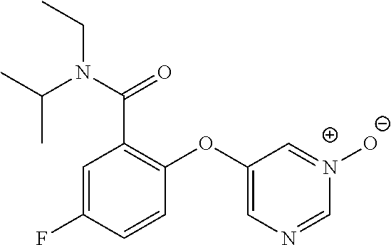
C1(OC2=C(C(=O)N(C(C)C)CC)C=C(F)C=C2)=CN=C[N+]([O-])=C1
